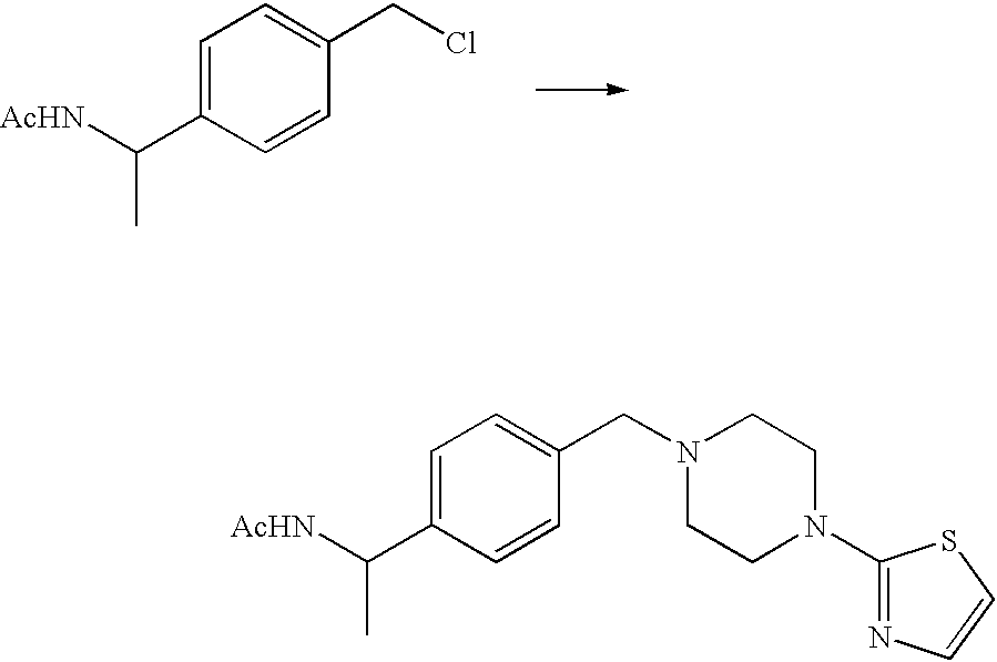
C1=C(C([AcHN])C)C=CC(CN2CCN(C3=NC=CS3)CC2)=C1.C1=C(C([AcHN])C)C=CC(CCl)=C1
